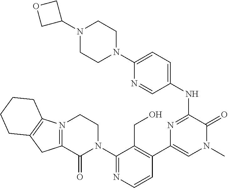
N12=C(C(=O)N(C3=NC=CC(C4=CN(C)C(=O)C(NC5=CC=C(N6CCN(C7COC7)CC6)N=C5)=N4)=C3CO)CC1)CC1=C2CCCC1
